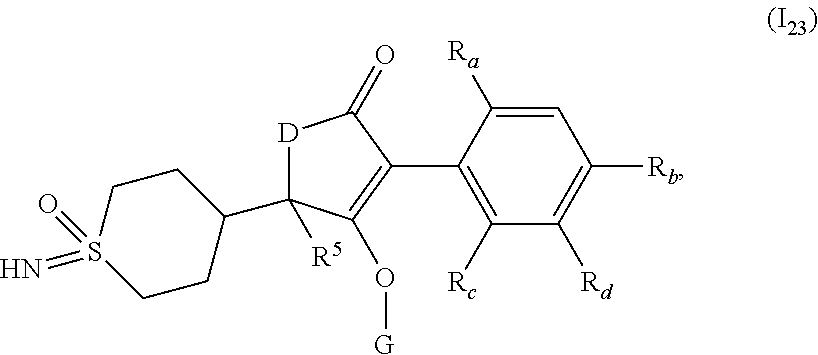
C1=C([Ra])C(C2=C(O[G])C([R5])(C3CCS(=N)(=O)CC3)[D]C2=O)=C([Rc])C([Rd])=C1[Rb]
